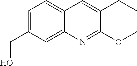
C1=C(CO)C=C2C(=C1)C=C(CC)C(OC)=N2
